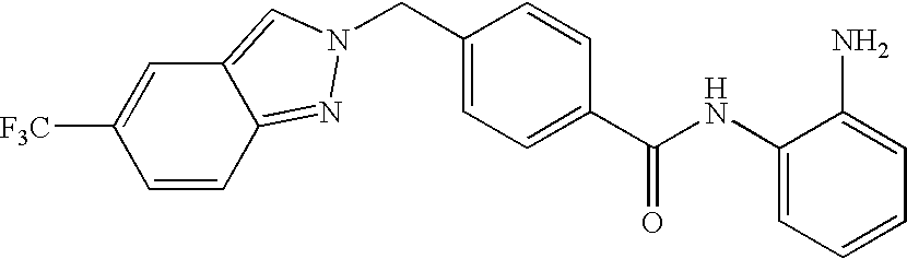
C1(NC(C2=CC=C(CN3N=C4C=CC([F3C])=CC4=C3)C=C2)=O)=CC=CC=C1N
